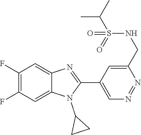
C1(F)=C(F)C=C2C(=C1)N=C(C1=CN=NC(CNS(C(C)C)(=O)=O)=C1)N2C1CC1
